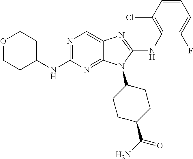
N1=C(NC2CCOCC2)N=C2C(=C1)N=C(NC1=C(Cl)C=CC=C1F)N2C1CCC(C(N)=O)CC1
